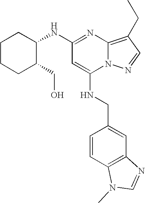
C1(NC2CCCCC2CO)=NC2=C(CC)C=NN2C(NCC2=CC3=C(C=C2)N(C)C=N3)=C1
